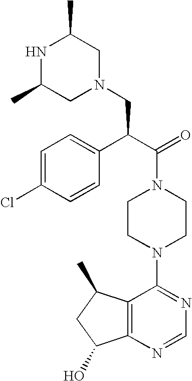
C(N1CCN(C2=NC=NC3=C2C(C)CC3O)CC1)(C(C1=CC=C(Cl)C=C1)CN1CC(C)NC(C)C1)=O
